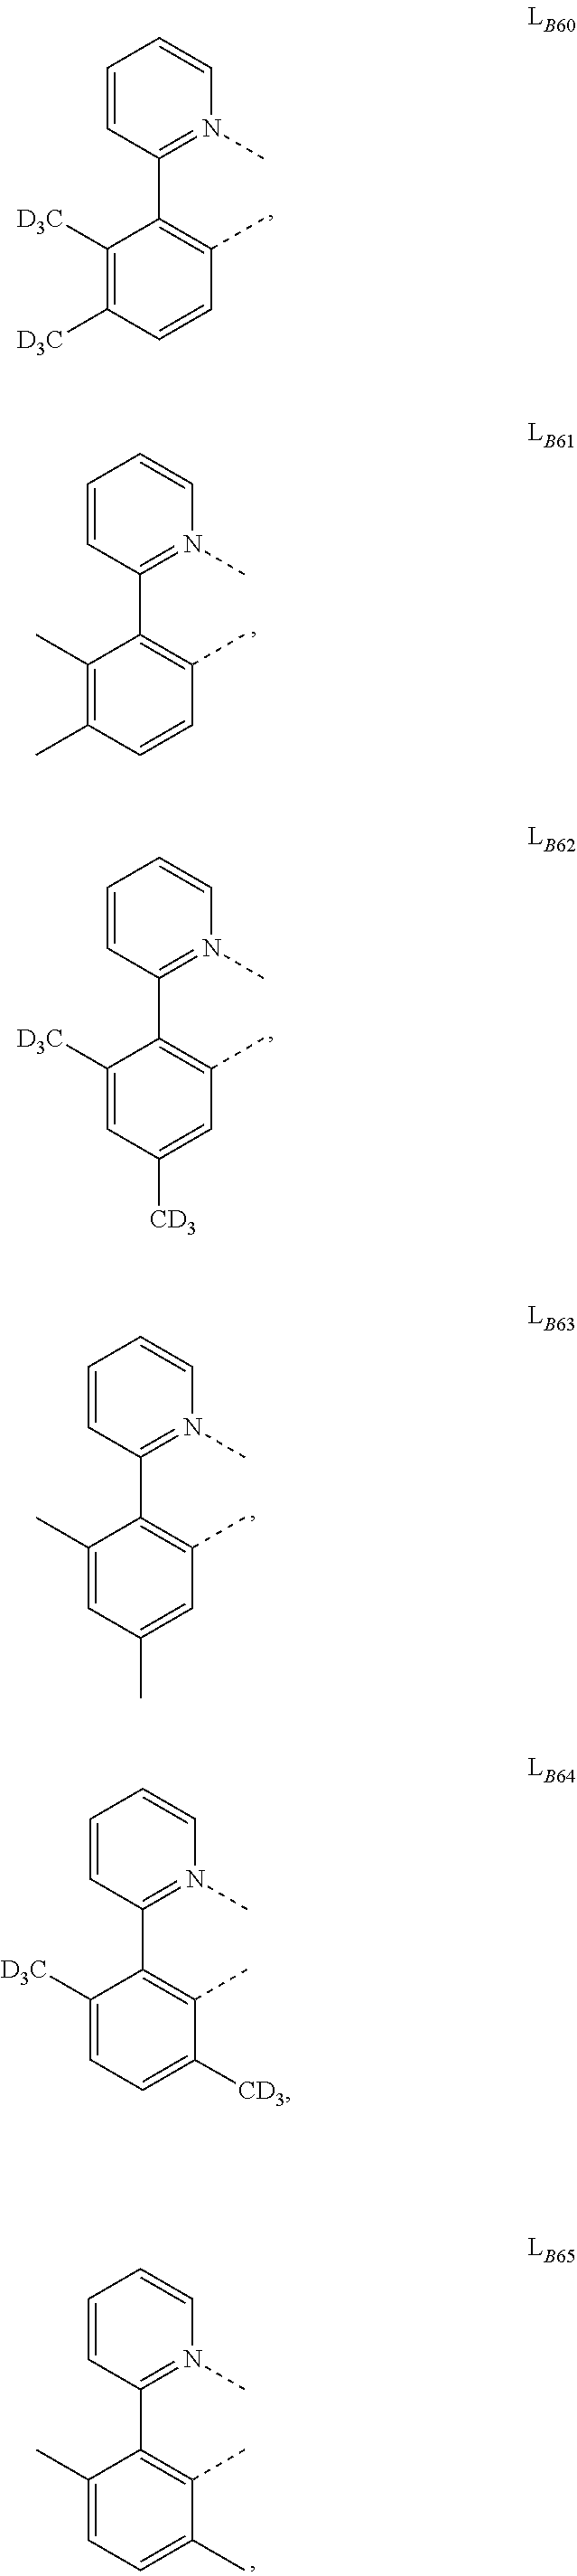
C1=CC(C2=C(C)C=CC([D3C])=C2[D3C])=N(C)C=C1.C1=CC(C2=C(C)C=CC(C)=C2C)=N(C)C=C1.C1=CC(C2=C(C)C=C([CD3])C=C2[D3C])=N(C)C=C1.C1=CC(C2=C(C)C=C(C)C=C2C)=N(C)C=C1.C1=CC(C2=C(C)C(C)=CC=C2C)=N(C)C=C1.C1=CC(C2=C(C)C([CD3])=CC=C2[D3C])=N(C)C=C1
